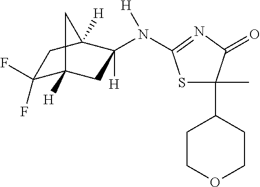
C1(F)(F)C2([H])CC(N(C3=NC(=O)C(C4CCOCC4)(C)S3)[H])([H])C([H])(C1)C2
